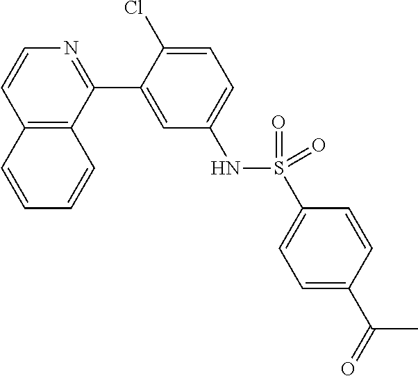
C12=C(C(C3=CC(NS(C4=CC=C(C(=O)C)C=C4)(=O)=O)=CC=C3Cl)=NC=C1)C=CC=C2
